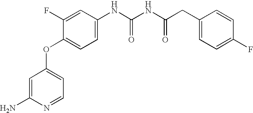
C1=C(N)N=CC=C1OC1=CC=C(NC(NC(CC2=CC=C(F)C=C2)=O)=O)C=C1F
